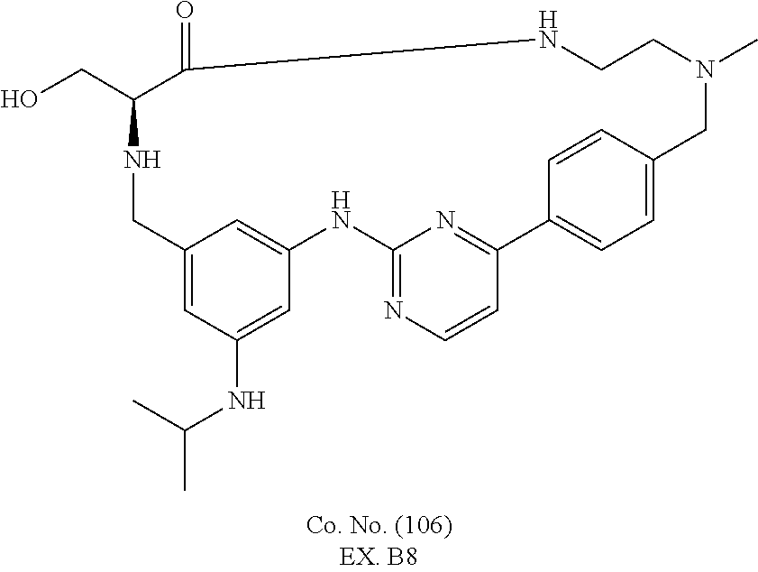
N1CC2=CC(NC(C)C)=CC(=C2)NC2=NC=CC(=N2)C2=CC=C(C=C2)CN(C)CCNC(=O)C1CO
